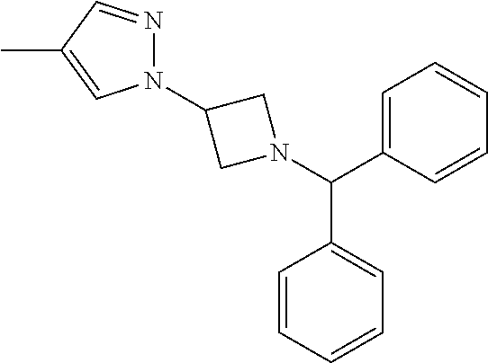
C1=C(C(C2=CC=CC=C2)N2CC(N3N=CC(C)=C3)C2)C=CC=C1
